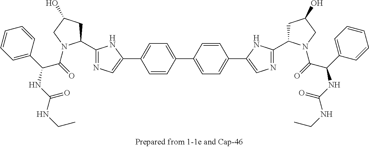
C1=C(C(NC(NCC)=O)C(=O)N2C(C3=NC=C(C4=CC=C(C5=CC=C(C6=CN=C(C7CC(O)CN7C(=O)C(C7=CC=CC=C7)NC(=O)NCC)N6)C=C5)C=C4)N3)CC(O)C2)C=CC=C1
